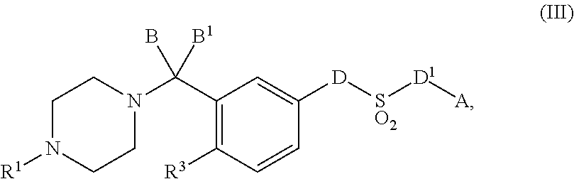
C1(C(N2CCN([R1])CC2)(B)[B1])=C([R3])C=CC([D][SO2][D1][A])=C1
